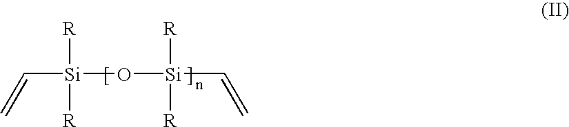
C([Si]([R])([R])O[Si]([R])([R])C=C)=C
